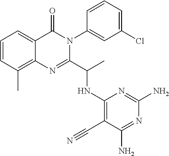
C1=CC(C)=C2C(=C1)C(=O)N(C1=CC(Cl)=CC=C1)C(C(C)NC1=C(C#N)C(N)=NC(N)=N1)=N2
